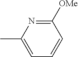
C1([OMe])=NC(C)=CC=C1
